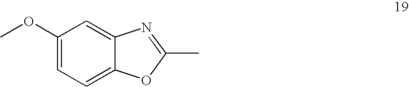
C1(OC)=CC=C2C(=C1)N=C(C)O2
